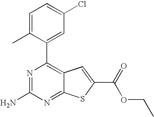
N1=C(N)N=C2C(=C1C1=CC(Cl)=CC=C1C)C=C(C(OCC)=O)S2
